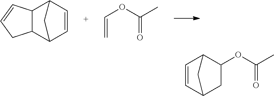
C12C(C3C=CC1C3)CC=C2.C(=C)OC(C)=O.C1=CC2CC(OC(C)=O)C1C2
